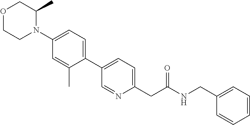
N1(C2=CC=C(C3=CC=C(CC(NCC4=CC=CC=C4)=O)N=C3)C(C)=C2)C(C)COCC1
